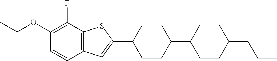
CCOC1=C(F)C2=C(C=C1)C=C(C1CCC(C3CCC(CCC)CC3)CC1)S2
